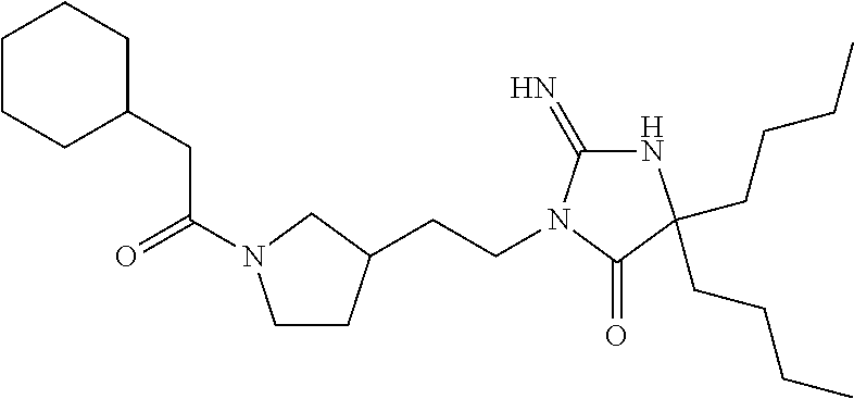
N1C(=N)N(CCC2CCN(C(=O)CC3CCCCC3)C2)C(=O)C1(CCCC)CCCC
